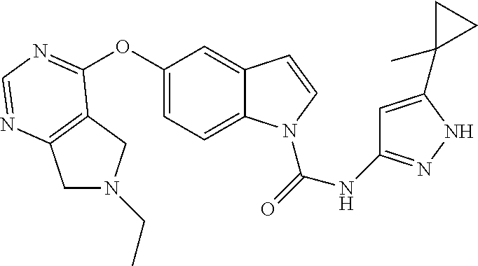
C1(OC2=NC=NC3=C2CN(CC)C3)=CC=C2C(=C1)C=CN2C(=O)NC1=NNC(C2(C)CC2)=C1
